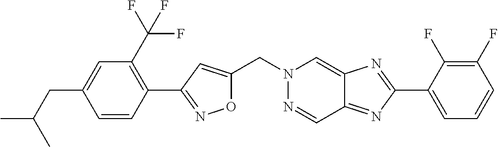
CC(CC1=CC(C(F)(F)F)=C(C2=NOC(CN3N=CC4=NC(C5=CC=CC(F)=C5F)=NC4=C3)=C2)C=C1)C
